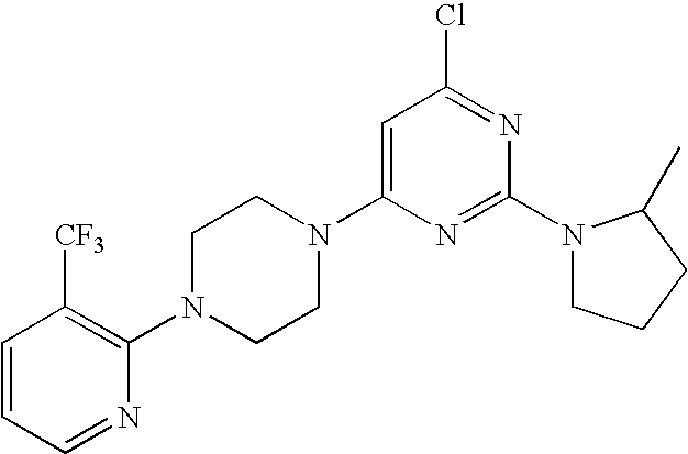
C1=C(N2CCN(C3=C([CF3])C=CC=N3)CC2)N=C(N2CCCC2C)N=C1Cl
